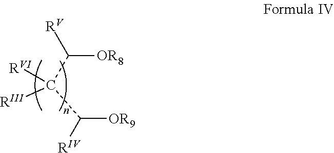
[RVI]C([RIII])(C([OR8])[RV])C([OR9])[RIV]
